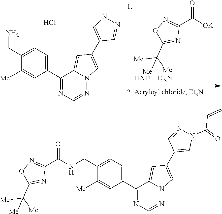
C1(C2=NC=NN3C2=CC(C2=CNN=C2)=C3)=CC=C(CN)C([Me])=C1.Cl.[OK]C(C1=NOC(C([Me])([Me])[Me])=N1)=O.C1(C(NCC2=CC=C(C3=NC=NN4C3=CC(C3=CN(C(=O)C=C)N=C3)=C4)C=C2[Me])=O)=NOC(C([Me])([Me])[Me])=N1
